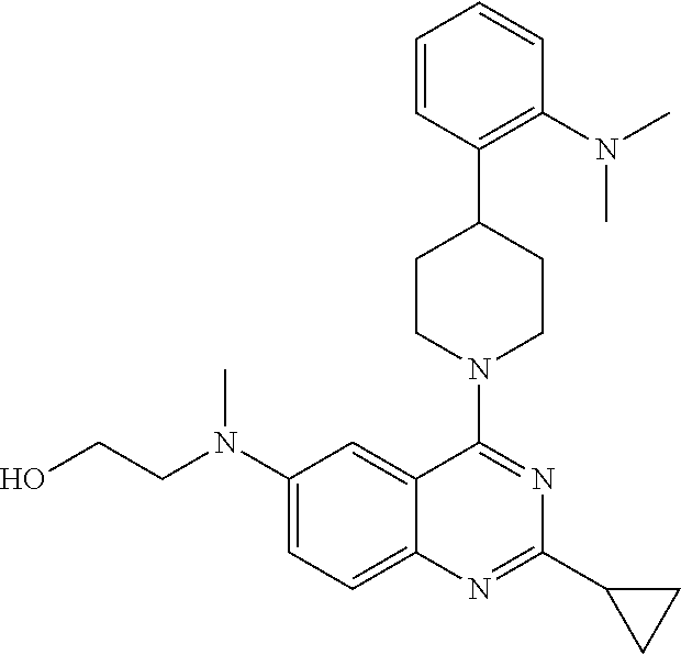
C1(N(CCO)C)=CC=C2C(=C1)C(N1CCC(C3=C(N(C)C)C=CC=C3)CC1)=NC(C1CC1)=N2
